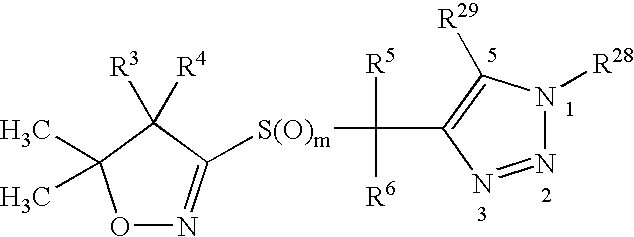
O1N=C([S(O)m]C(C2=C([R29])N([R28])N=N2)([R5])[R6])C([R3])([R4])C1(C)C
